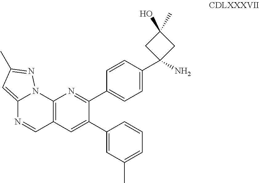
C12=CC(C)=NN1C1=C(C=N2)C=C(C2=CC(C)=CC=C2)C(C2=CC=C(C3(N)CC(C)(O)C3)C=C2)=N1
